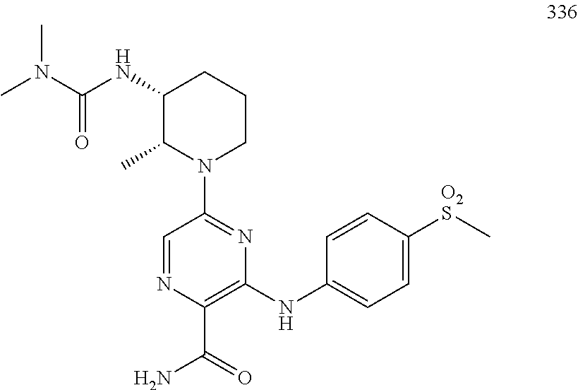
C1(NC(N(C)C)=O)C(C)N(C2=NC(NC3=CC=C([O2S]C)C=C3)=C(C(=O)N)N=C2)CCC1
